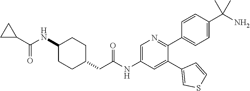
C1(NC(C2CC2)=O)CCC(CC(NC2=CN=C(C3=CC=C(C(N)(C)C)C=C3)C(C3=CSC=C3)=C2)=O)CC1
